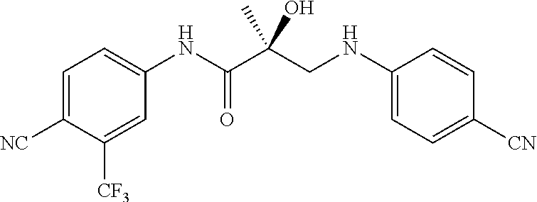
C1=CC([CN])=CC=C1NCC(C(NC1=CC=C([NC])C([CF3])=C1)=O)(O)C
